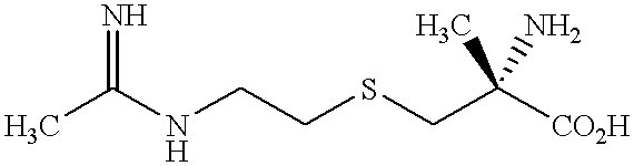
CC(NCCSCC([CO2H])(C)N)=N
